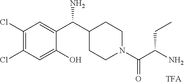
C1(Cl)=C(Cl)C=C(C(N)C2CCN(C(=O)C(CC)N)CC2)C(O)=C1
